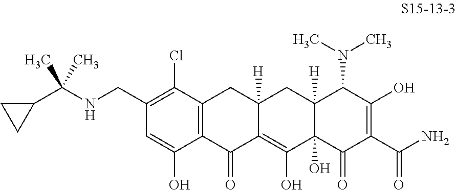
C1(C(NCC2=C(Cl)C3=C(C(O)=C2)C(=O)C2=C(O)C4(O)C([H])(CC2([H])C3)C(N(C)C)C(O)=C(C(N)=O)C4=O)(C)C)CC1
